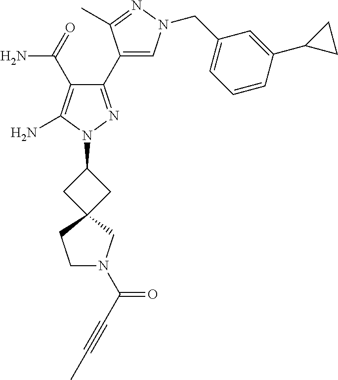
C1(C(N)=O)=C(N)N(C2CC3(C2)CCN(C(=O)C#CC)C3)N=C1C1=CN(CC2=CC=CC(C3CC3)=C2)N=C1C
